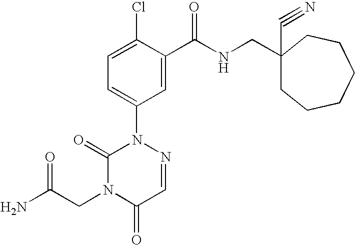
C1=C(Cl)C(C(NCC2(C#N)CCCCCC2)=O)=CC(N2C(=O)N(CC(N)=O)C(=O)C=N2)=C1
